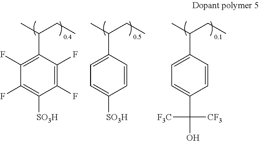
C1=CC(C(C)CC)=CC=C1C(O)([CF3])[F3C].C1=CC(C(C)CC)=CC=C1[SO3H].C1(F)=C(F)C(C(C)CC)=C(F)C(F)=C1[SO3H]
